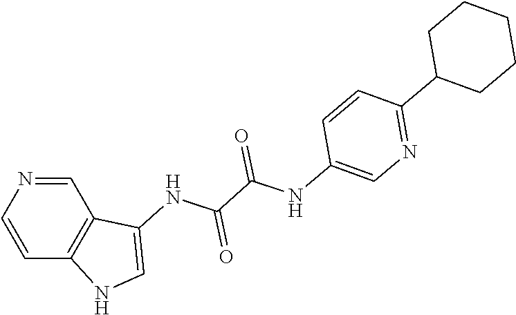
C1(NC(C(NC2=CNC3=C2C=NC=C3)=O)=O)=CN=C(C2CCCCC2)C=C1
